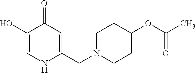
C1(O)=CNC(CN2CCC(OC(C)=O)CC2)=CC1=O
